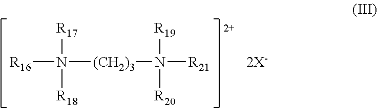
N([(CH2)3]N([R21])([R19])[R20])([R16])([R17])[R18].[2X-]
